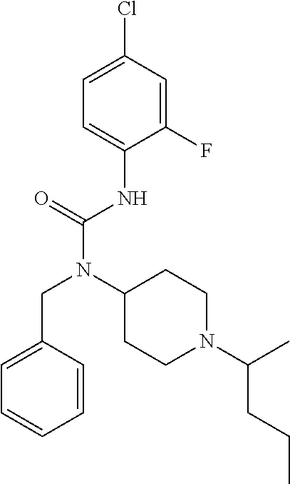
C1=C(CN(C(NC2=CC=C(Cl)C=C2F)=O)C2CCN(C(CCC)C)CC2)C=CC=C1
